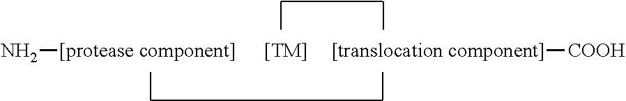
N[[protease component]].[[translocation component]][COOH].[[TM]]
